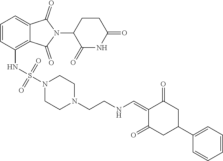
C1=CC(NS(N2CCN(CCNC=C3C(=O)CC(C4=CC=CC=C4)CC3=O)CC2)(=O)=O)=C2C(=C1)C(=O)N(C1C(=O)NC(=O)CC1)C2=O
